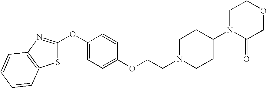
O(C1=CC=C(OCCN2CCC(N3C(=O)COCC3)CC2)C=C1)C1=NC2=C(S1)C=CC=C2
